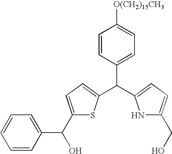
C1=CC(C(C2=CC=C(C(O)C3=CC=CC=C3)S2)C2=CC=C(CO)N2)=CC=C1[O(CH2)15CH3]
